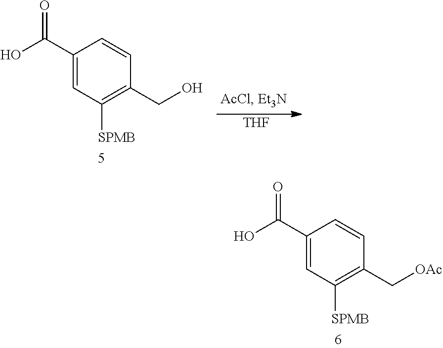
C1(C(O)=O)=CC([SPMB])=C(CO)C=C1.[THF].C1(C(O)=O)=CC([SPMB])=C(C[OAc])C=C1
